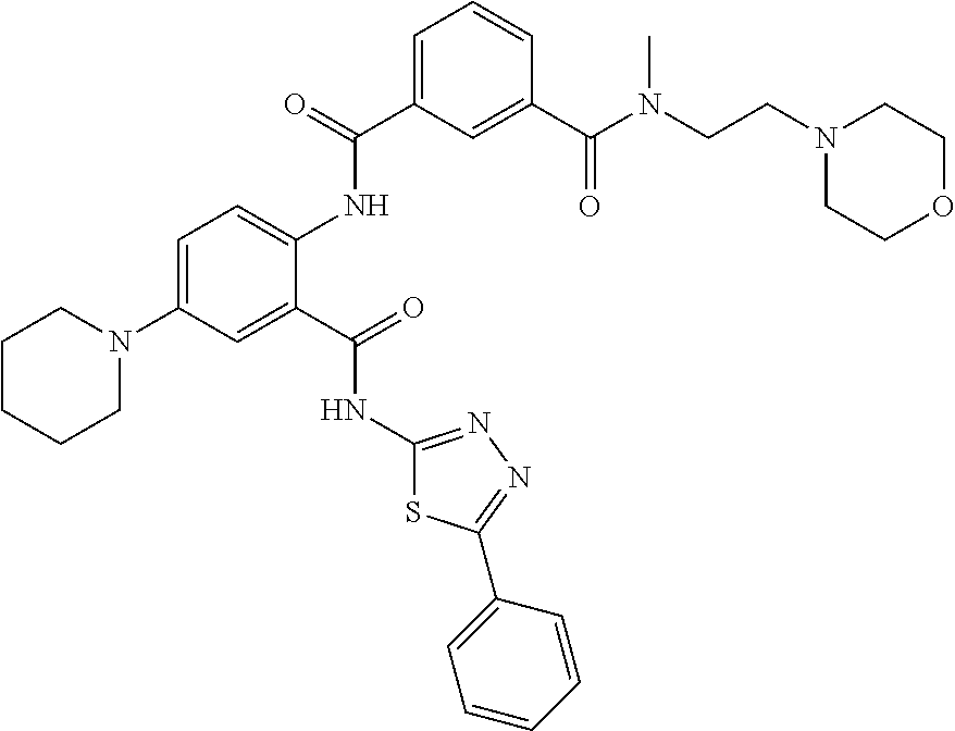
C1=C(N2CCCCC2)C=C(C(=O)NC2=NN=C(C3=CC=CC=C3)S2)C(NC(C2=CC=CC(C(N(CCN3CCOCC3)C)=O)=C2)=O)=C1
